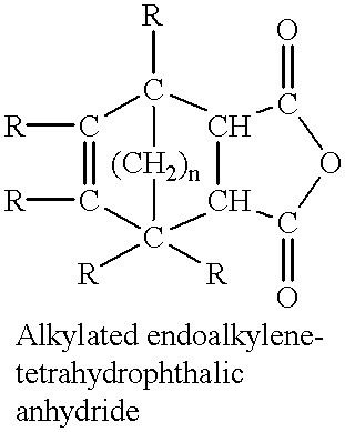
C12C(C(=O)OC1=O)C1([R])([R])C([R])=C([R])C2([R])[(CH2)n]1
